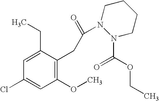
C1(CC)=CC(Cl)=CC(OC)=C1CC(N1N(C(=O)OCC)CCCC1)=O
